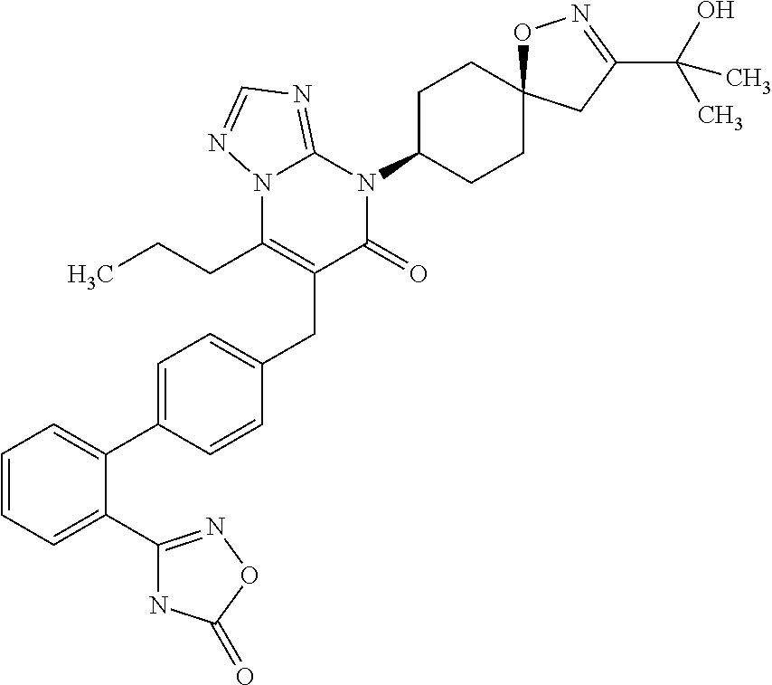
N12C(CCC)=C(CC3=CC=C(C4=CC=CC=C4C4=NOC(=O)N4)C=C3)C(=O)N(C3CCC4(CC3)ON=C(C(O)(C)C)C4)C1=NC=N2
